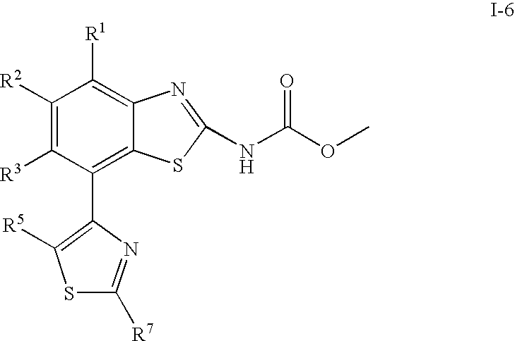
C1([R2])=C([R3])C(C2=C([R5])SC([R7])=N2)=C2C(=C1[R1])N=C(NC(OC)=O)S2
